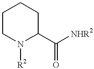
C1CN([R2])C(C([NHR2])=O)CC1
